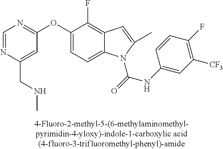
C1=NC(CNC)=CC(OC2=CC=C3C(=C2F)C=C(C)N3C(=O)NC2=CC([CF3])=C(F)C=C2)=N1
